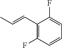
C1(C=CC)=C(F)C=CC=C1F
